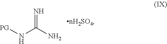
[PG]NC(N)=N
